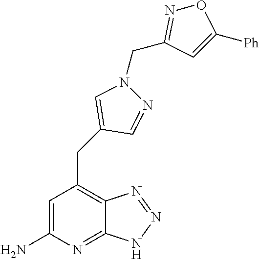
C1=C(N)N=C2C(=C1CC1=CN(CC3=NOC([Ph])=C3)N=C1)N=NN2
